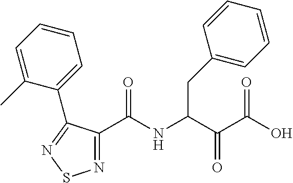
C1(C(NC(C(C(O)=O)=O)CC2=CC=CC=C2)=O)=NSN=C1C1=CC=CC=C1C
